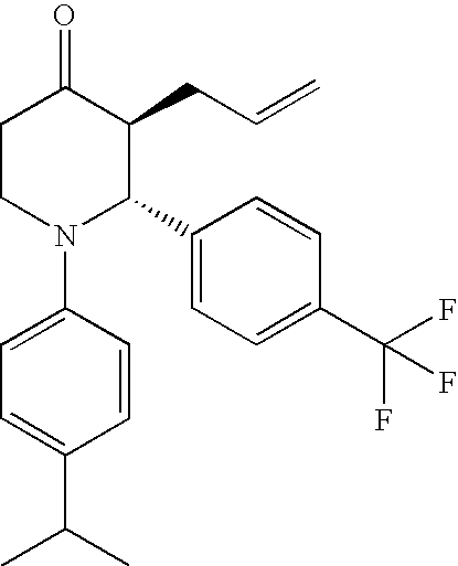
C1CN(C2=CC=C(C(C)C)C=C2)C(C2=CC=C(C(F)(F)F)C=C2)C(CC=C)C1=O
